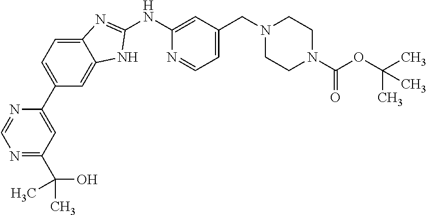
N1=C(C(O)(C)C)C=C(C2=CC=C3C(=C2)NC(NC2=CC(CN4CCN(C(OC(C)(C)C)=O)CC4)=CC=N2)=N3)N=C1
